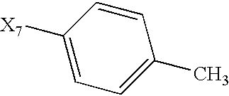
C1=C([X7])C=CC(C)=C1
